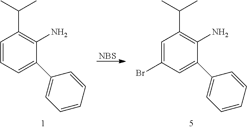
C1=CC=C(C2=CC=CC=C2)C(N)=C1C(C)C.[NBS].C1=C(Br)C=C(C2=CC=CC=C2)C(N)=C1C(C)C
